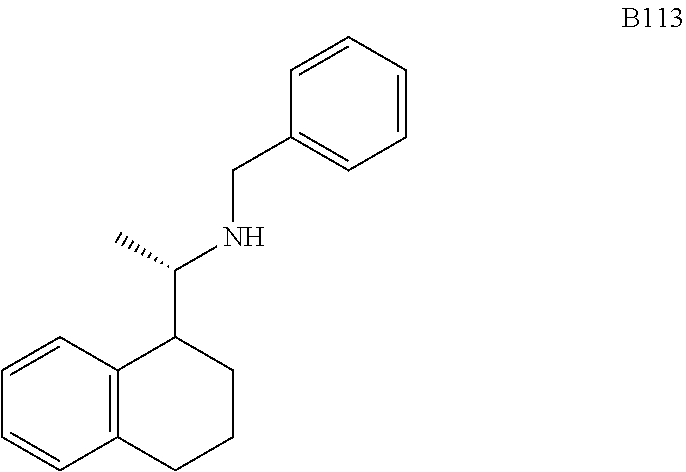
C1(CNC(C2C3=C(CCC2)C=CC=C3)C)=CC=CC=C1
